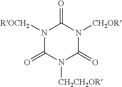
N1([ROCH2])C(=O)N([CH2CH2OR])C(=O)N([CH2OR])C1=O
